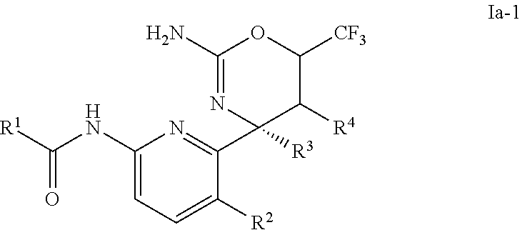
C1(N)=NC(C2=NC(NC([R1])=O)=CC=C2[R2])([R3])C([R4])C([CF3])O1
